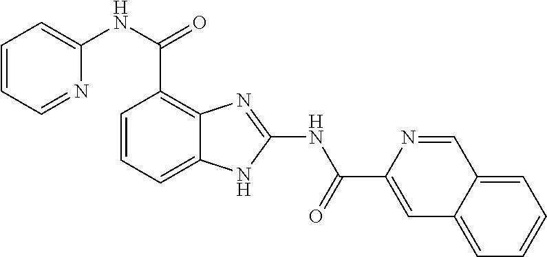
C1=CC=NC(NC(C2=C3C(=CC=C2)NC(NC(C2=CC4=CC=CC=C4C=N2)=O)=N3)=O)=C1
